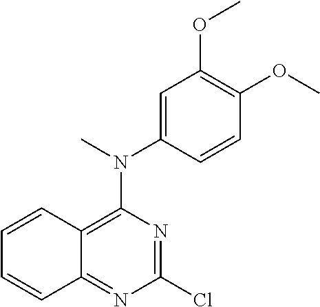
C12=NC(Cl)=NC(N(C)C3=CC(OC)=C(OC)C=C3)=C1C=CC=C2
